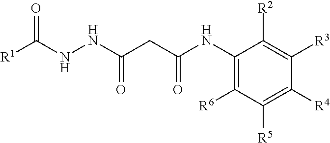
[R1]C(NNC(CC(NC1=C([R6])C([R5])=C([R4])C([R3])=C1[R2])=O)=O)=O
